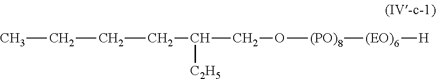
C(CC(CO[(PO)8][(EO)6][H])[C2H5])CC
